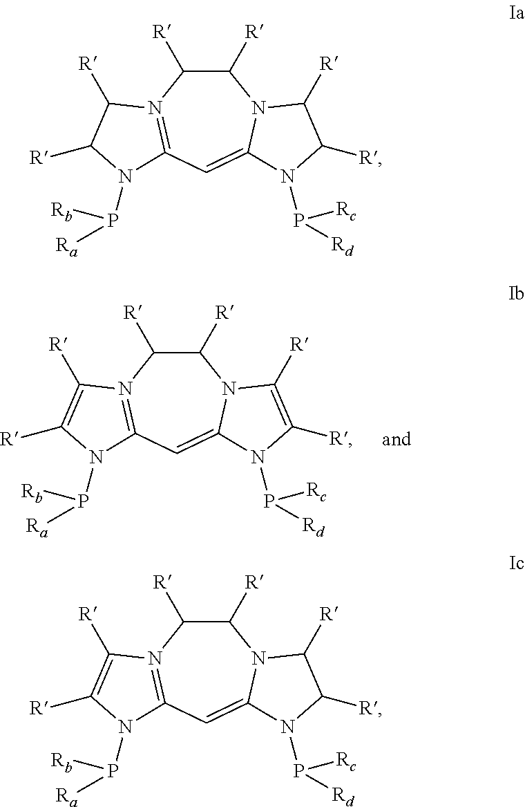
C1([R])C([R])N2=C(C=C3N1C([R])=C([R])N3P([Rc])[Rd])N(P([Rb])[Ra])C([R])=C2[R].C1([R])C([R])N2=C(C=C3N1C([R])C([R])N3P([Rc])[Rd])N(P([Rb])[Ra])C([R])C2[R].C1([R])C([R])N2=C(C=C3N1C([R])C([R])N3P([Rc])[Rd])N(P([Rb])[Ra])C([R])=C2[R]
